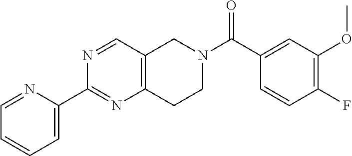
C1=NC(C2=NC3=C(C=N2)CN(C(C2=CC(OC)=C(F)C=C2)=O)CC3)=CC=C1
